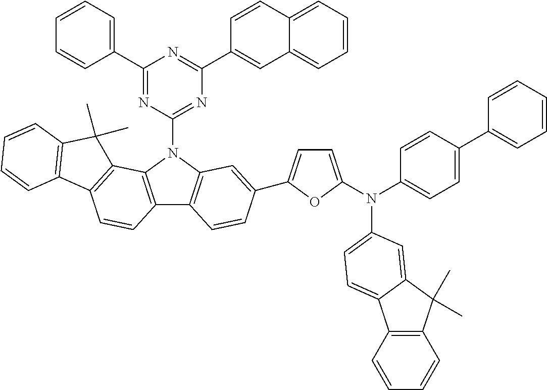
N1=C(C2=CC=CC=C2)N=C(C2=CC3=CC=CC=C3C=C2)N=C1N1C2=C(C3=C1C1=C(C=C3)C3=C(C1(C)C)C=CC=C3)C=CC(C1=CC=C(N(C3=CC=C(C4=CC=CC=C4)C=C3)C3=CC=C4C5=C(C(C)(C)C4=C3)C=CC=C5)O1)=C2
